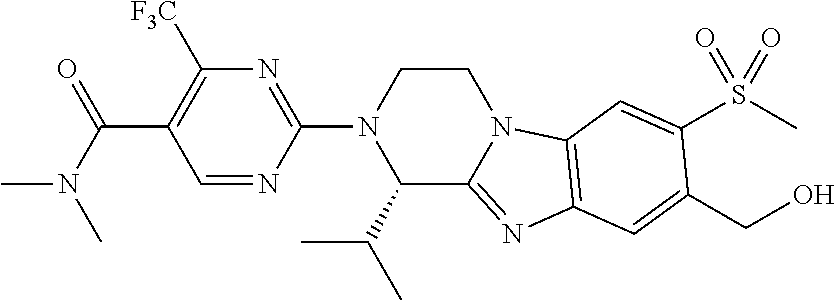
C1=NC(N2C(C(C)C)C3=NC4=C(N3CC2)C=C(S(C)(=O)=O)C(CO)=C4)=NC([F3C])=C1C(N(C)C)=O
